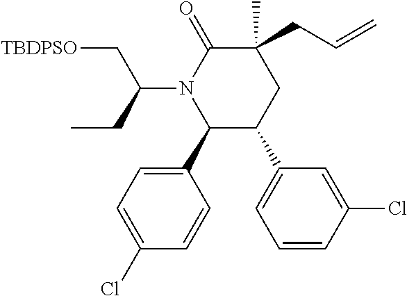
C1(C2=CC=C(Cl)C=C2)C(C2=CC=CC(Cl)=C2)CC(CC=C)(C)C(=O)N1C(CC)C[TBDPSO]
